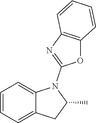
C1=CC=C2C(=C1)N(C1=NC3=C(O1)C=CC=C3)C(C)C2
